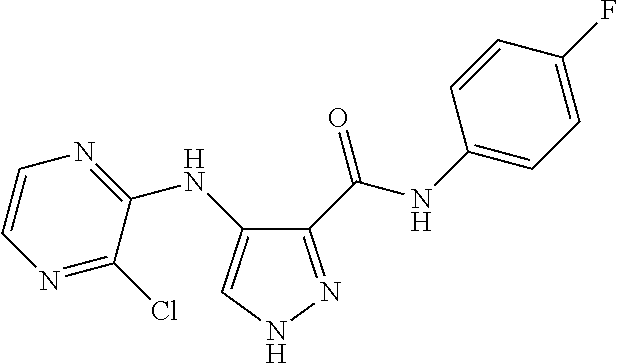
C1(C(NC2=CC=C(F)C=C2)=O)=NNC=C1NC1=NC=CN=C1Cl
